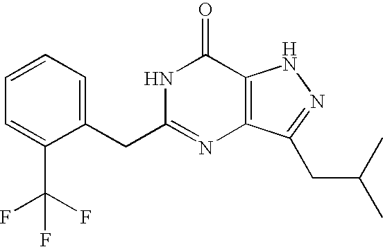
C1=C(CC2=NC3=C(C(=O)N2)NN=C3CC(C)C)C(C(F)(F)F)=CC=C1
